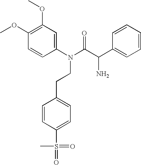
C1(OC)=C(OC)C=C(N(CCC2=CC=C(S(=O)(=O)C)C=C2)C(C(C2=CC=CC=C2)N)=O)C=C1
